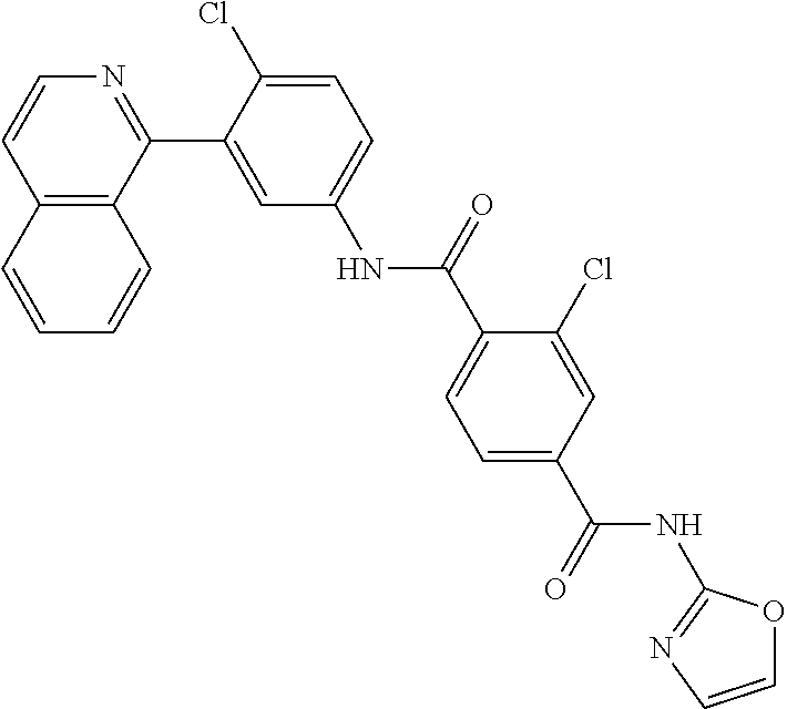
C12=C(C(C3=CC(NC(C4=CC=C(C(=O)NC5=NC=CO5)C=C4Cl)=O)=CC=C3Cl)=NC=C1)C=CC=C2
